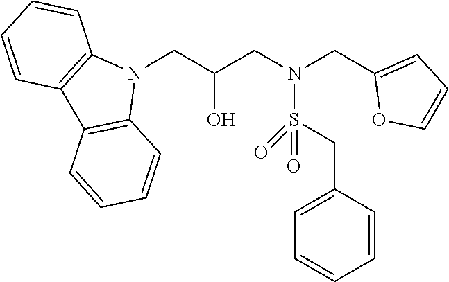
N1(CC(CN(CC2=CC=CO2)S(CC2=CC=CC=C2)(=O)=O)O)C2=C(C3=C1C=CC=C3)C=CC=C2
